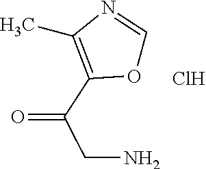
O1C=NC(C)=C1C(CN)=O.Cl
